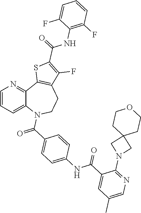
C1=CC=C2C(=N1)C1=C(CCN2C(=O)C2=CC=C(NC(C3=CC(C)=CN=C3N3CC4(C3)CCOCC4)=O)C=C2)C(F)=C(C(=O)NC2=C(F)C=CC=C2F)S1
